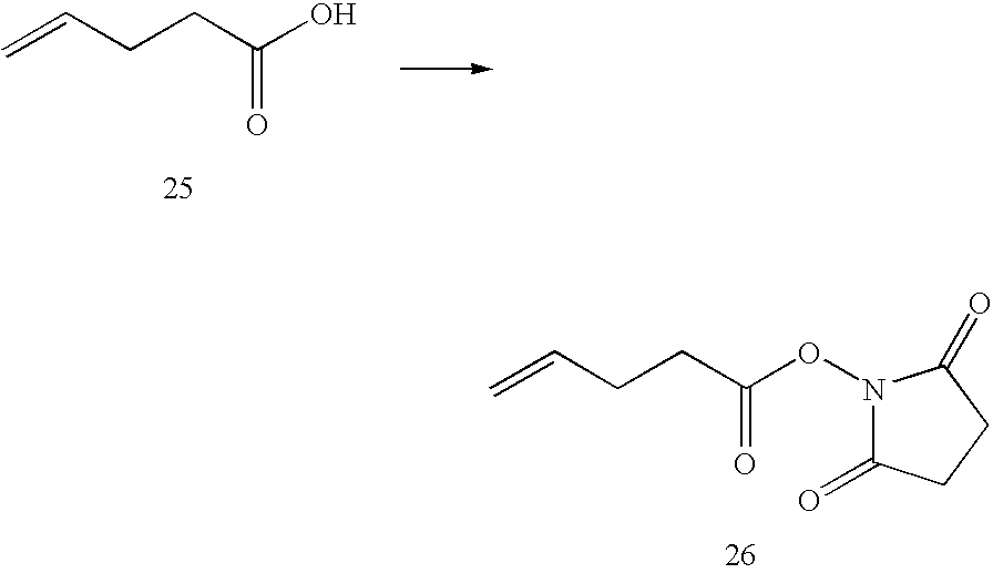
C=CCCC(O)=O.C=CCCC(ON1C(=O)CCC1=O)=O
